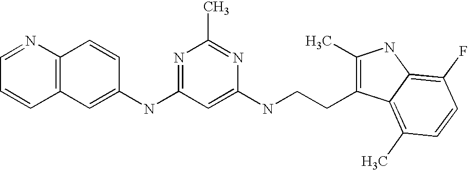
C1(NC2=NC(C)=NC(NCCC3=C(C)NC4=C(F)C=CC(C)=C34)=C2)=CC2=C(C=C1)N=CC=C2
